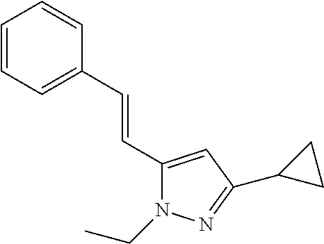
C1(C=CC2=CC=CC=C2)=CC(C2CC2)=NN1CC
